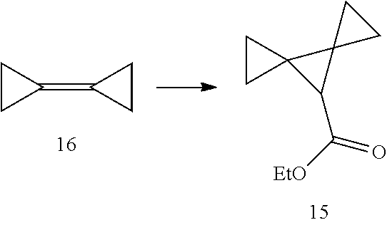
C1(=C2CC2)CC1.C1(C([EtO])=O)C2(C13CC3)CC2
